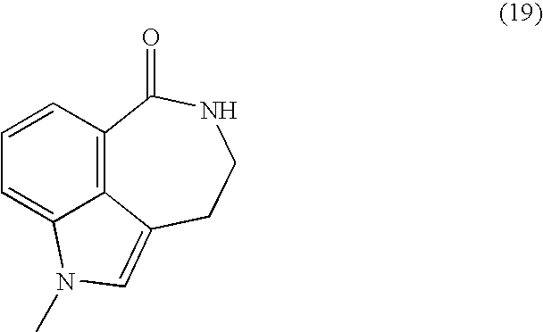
C12=C3C=CC=C1N(C)C=C2CCNC3=O
